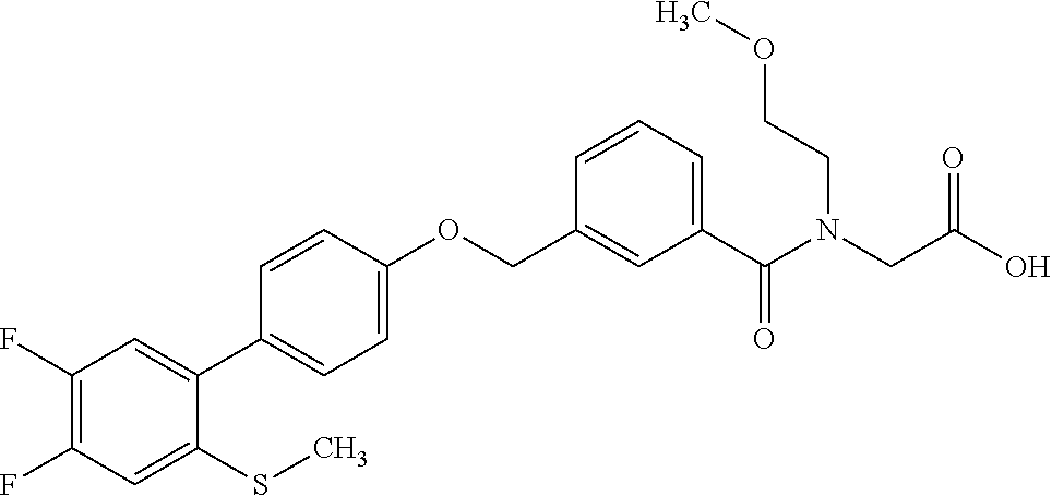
C1(F)=C(F)C=C(SC)C(C2=CC=C(OCC3=CC(C(N(CCOC)CC(O)=O)=O)=CC=C3)C=C2)=C1
